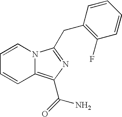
C1=CC2=C(C(=O)N)N=C(CC3=C(F)C=CC=C3)N2C=C1
